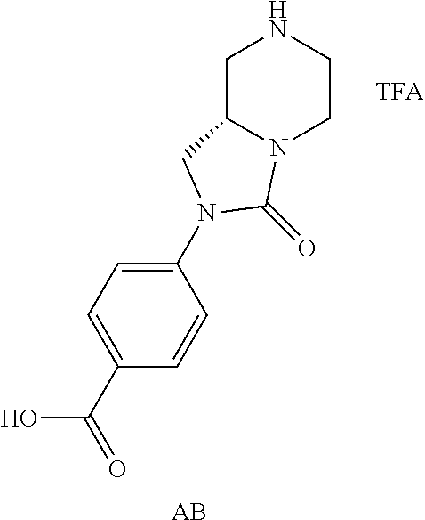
C1C2N(CCN1)C(=O)N(C1=CC=C(C(O)=O)C=C1)C2.[AB]
